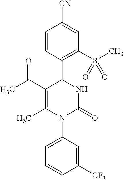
C1(C(C)=O)=C(C)N(C2=CC=CC([CF3])=C2)C(=O)NC1C1=C(S(C)(=O)=O)C=C([CN])C=C1
